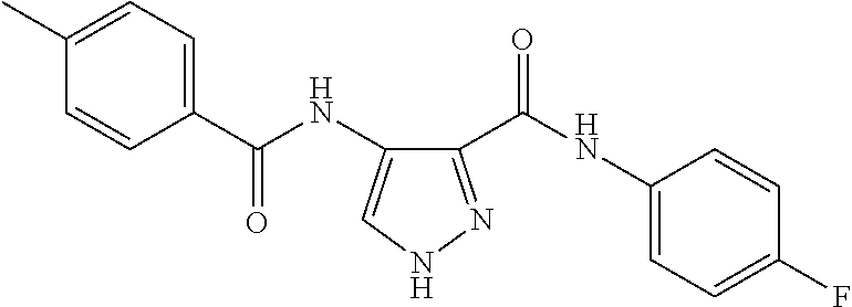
C1(C(NC2=CC=C(F)C=C2)=O)=NNC=C1NC(=O)C1=CC=C(C)C=C1
